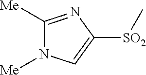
[SO2](C1=CN([Me])C([Me])=N1)C
